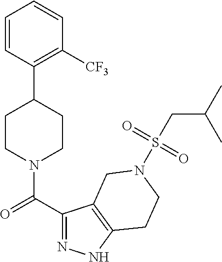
C1=CC(C2CCN(C(C3=NNC4=C3CN(S(CC(C)C)(=O)=O)CC4)=O)CC2)=C([CF3])C=C1
